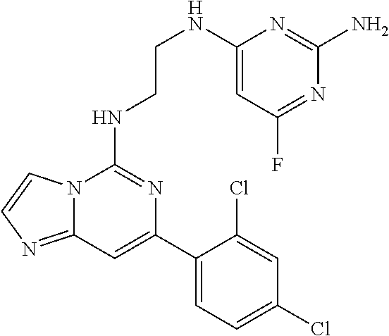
C12=NC=CN1C(NCCNC1=CC(F)=NC(N)=N1)=NC(C1=CC=C(Cl)C=C1Cl)=C2
